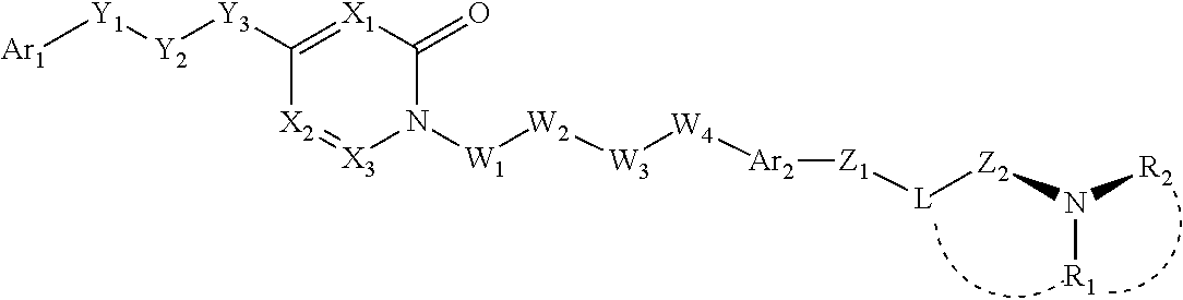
C1([Y3][Y2][Y1][Ar1])=[X1]C(=O)N([W1][W2][W3][W4][Ar2][Z1][L][Z2]N([R2])[R1])[X3]=[X2]1
